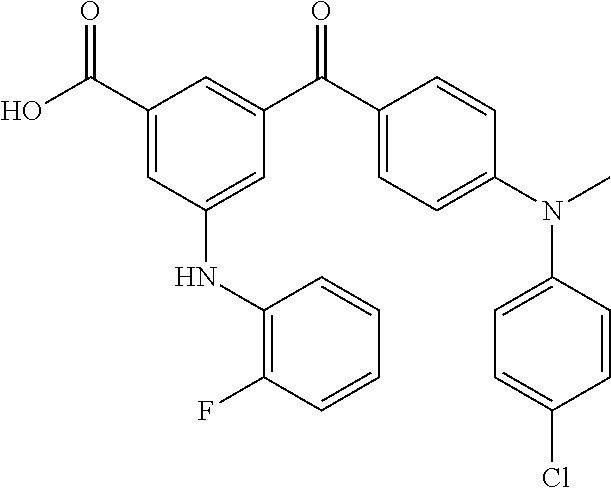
C1(C(O)=O)=CC(NC2=C(F)C=CC=C2)=CC(C(C2=CC=C(N(C)C3=CC=C(Cl)C=C3)C=C2)=O)=C1
